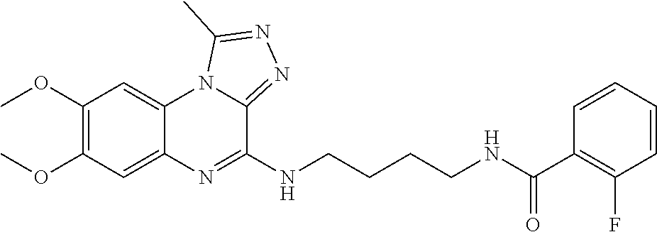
C1(OC)=C(OC)C=C2C(=C1)N1C(=NN=C1C)C(NCCCCNC(C1=C(F)C=CC=C1)=O)=N2
